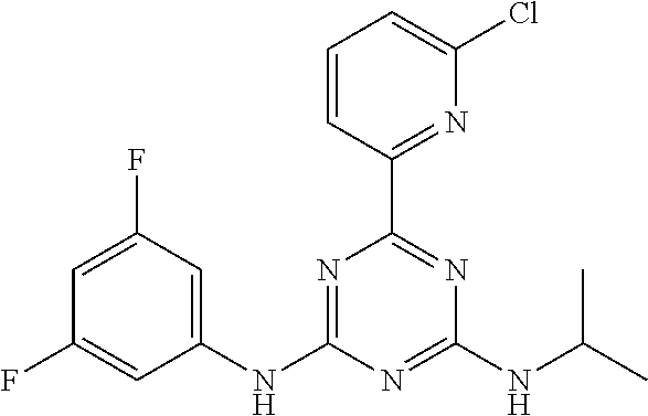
C1(F)=CC(F)=CC(NC2=NC(C3=NC(Cl)=CC=C3)=NC(NC(C)C)=N2)=C1
